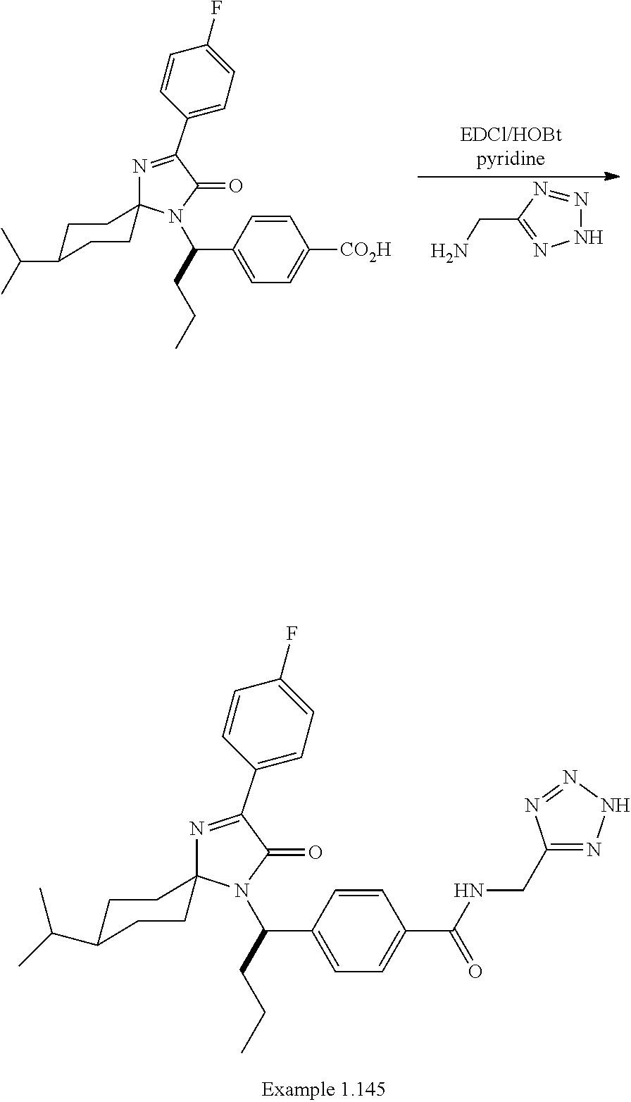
C1(C2=NC3(N(C(C4=CC=C(C(NCC5=NNN=N5)=O)C=C4)CCC)C2=O)CCC(C(C)C)CC3)=CC=C(F)C=C1.N1N=NC(CN)=N1.C1(C2=NC3(N(C(C4=CC=C([CO2H])C=C4)CCC)C2=O)CCC(C(C)C)CC3)=CC=C(F)C=C1
